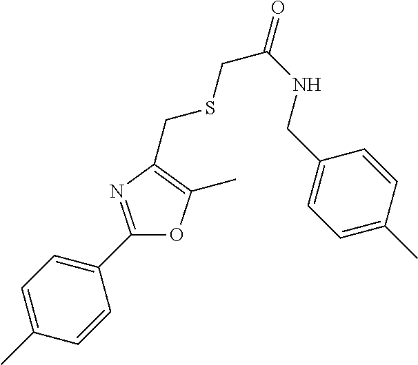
C1(C)=CC=C(C2=NC(CSCC(NCC3=CC=C(C)C=C3)=O)=C(C)O2)C=C1
